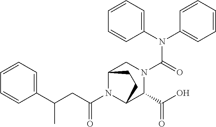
C(N1C2C(C(=O)O)N(C(N(C3=CC=CC=C3)C3=CC=CC=C3)=O)CC1CC2)(CC(C1=CC=CC=C1)C)=O
